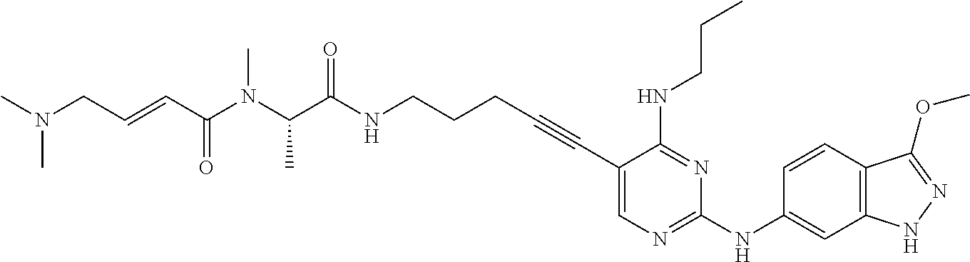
C1(C#CCCCNC(C(C)N(C)C(C=CCN(C)C)=O)=O)=CN=C(NC2=CC3=C(C=C2)C(OC)=NN3)N=C1NCCC
